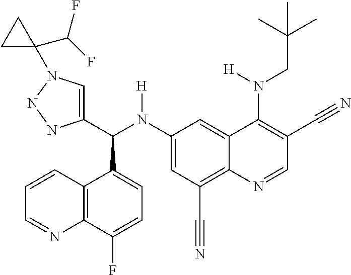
C1(N(C(C2=CN(C3(C(F)F)CC3)NN2)C2=CC=C(F)C3=C2C=CC=N3)[H])=CC(C#N)=C2C(=C1)C(N(CC(C)(C)C)[H])=C(C#N)C=N2
